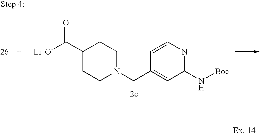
C1=CN=C(N[Boc])C=C1CN1CCC(C([Li+O-])=O)CC1
